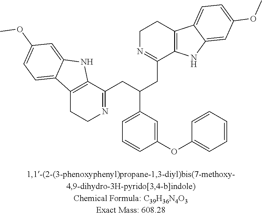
C1N=C(CC(CC2=NCCC3=C2NC2=CC(OC)=CC=C32)C2=CC=CC(OC3=CC=CC=C3)=C2)C2=C(C1)C1=CC=C(OC)C=C1N2
